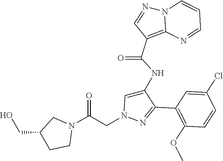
C1(C2=NN(CC(N3CC(CO)CC3)=O)C=C2NC(C2=C3N(N=C2)C=CC=N3)=O)=C(OC)C=CC(Cl)=C1
